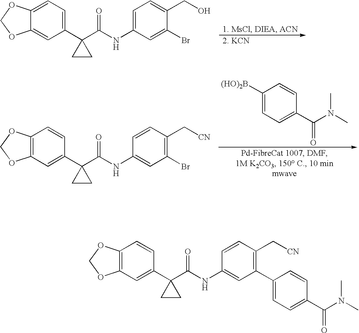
C12=CC=C(C3(C(NC4=CC=C(CO)C(Br)=C4)=O)CC3)C=C1OCO2.C1([(HO)2B])=CC=C(C(N(C)C)=O)C=C1.C12=C(C=C(C3(C(NC4=CC(Br)=C(C[CN])C=C4)=O)CC3)C=C1)OCO2.C12=C(C=C(C3(C(NC4=CC(C5=CC=C(C(N(C)C)=O)C=C5)=C(C[CN])C=C4)=O)CC3)C=C1)OCO2
